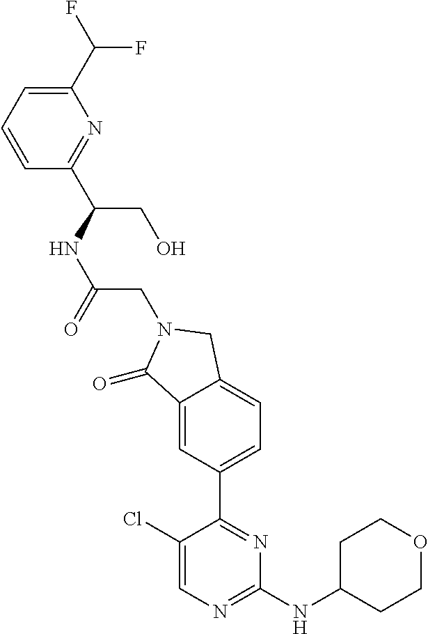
C1(Cl)=CN=C(NC2CCOCC2)N=C1C1=CC=C2C(=C1)C(=O)N(CC(NC(CO)C1=NC(C(F)F)=CC=C1)=O)C2
